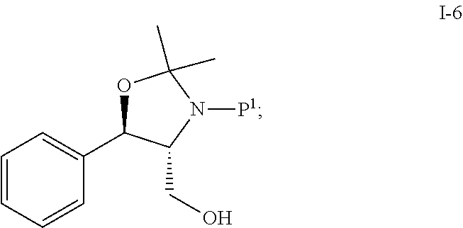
C1=CC=CC(C2OC(C)(C)N([P1])C2CO)=C1
